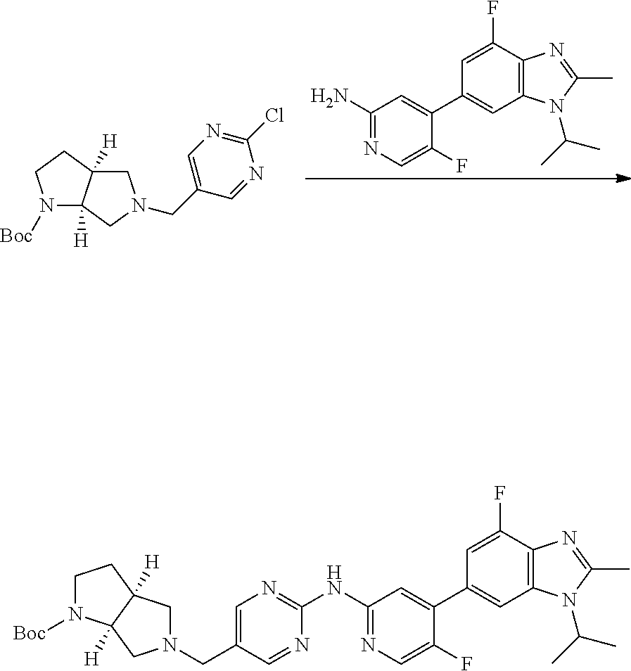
NC1=NC=C(F)C(C2=CC3=C(C(F)=C2)N=C(C)N3C(C)C)=C1.N1([Boc])C2([H])C([H])(CC1)CN(CC1=CN=C(Cl)N=C1)C2.N(C1=NC=C(F)C(C2=CC3=C(C(F)=C2)N=C(C)N3C(C)C)=C1)C1=NC=C(CN2CC3([H])C([H])(C2)N([Boc])CC3)C=N1
